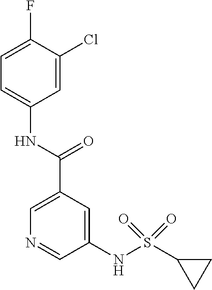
C1=C(C(NC2=CC=C(F)C(Cl)=C2)=O)C=C(NS(=O)(=O)C2CC2)C=N1
